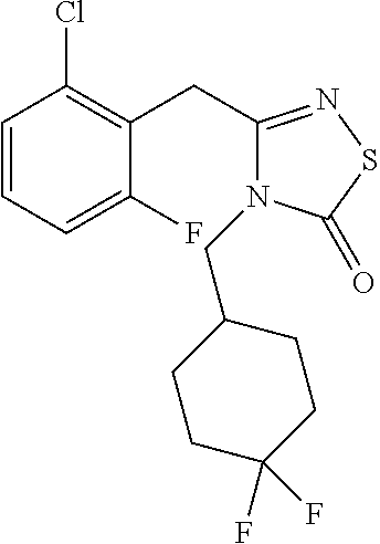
C1=CC=C(F)C(CC2=NSC(=O)N2CC2CCC(F)(F)CC2)=C1Cl
